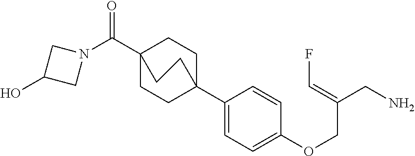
C1C2(C3=CC=C(OCC(CN)=CF)C=C3)CCC(C(=O)N3CC(O)C3)(C1)CC2
